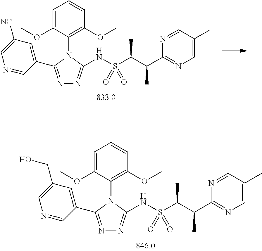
N(S(C(C(C1=NC=C(C)C=N1)C)C)(=O)=O)C1=NN=C(C2=CC([NC])=CN=C2)N1C1=C(OC)C=CC=C1OC.N(S(C(C(C1=NC=C(C)C=N1)C)C)(=O)=O)C1=NN=C(C2=CC(CO)=CN=C2)N1C1=C(OC)C=CC=C1OC
